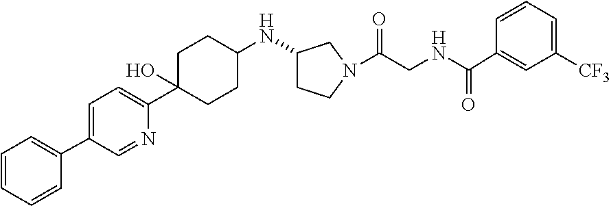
C1=C(C2=CC=CC=C2)C=NC(C2(O)CCC(NC3CCN(C(CNC(C4=CC([CF3])=CC=C4)=O)=O)C3)CC2)=C1
